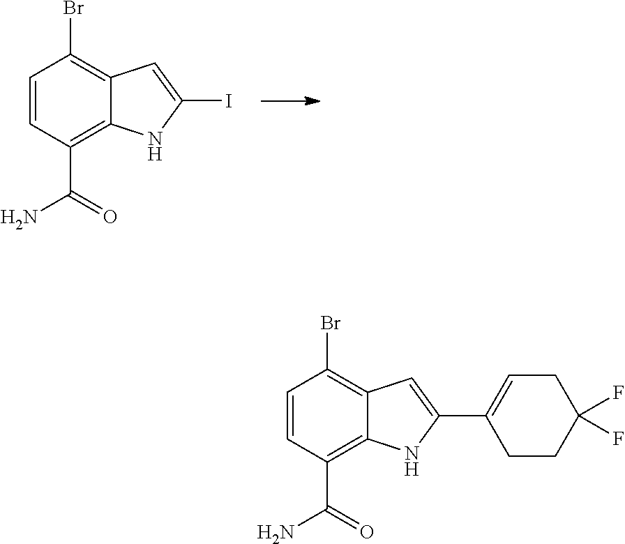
C1=CC(C(=O)N)=C2C(=C1Br)C=C(I)N2.C1=CC(C(=O)N)=C2C(=C1Br)C=C(C1=CCC(F)(F)CC1)N2
